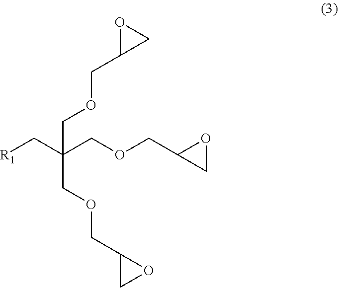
[R1]CC(COCC1CO1)(COCC1OC1)COCC1CO1
